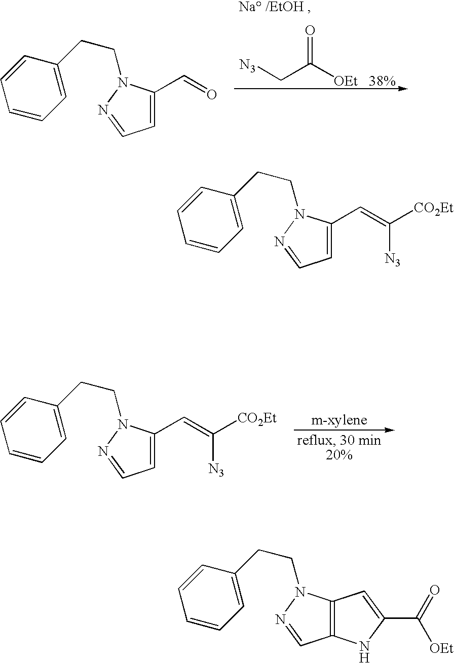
[N3]CC([OEt])=O.[Na /EtOH ].C1=C(C=O)N(CCC2=CC=CC=C2)N=C1.[38%].C(=C([N3])[CO2Et])C1=CC=NN1CCC1=CC=CC=C1.C(=C([N3])[CO2Et])C1=CC=NN1CCC1=CC=CC=C1.N1C(C(=O)[OEt])=CC2=C1C=NN2CCC1=CC=CC=C1
